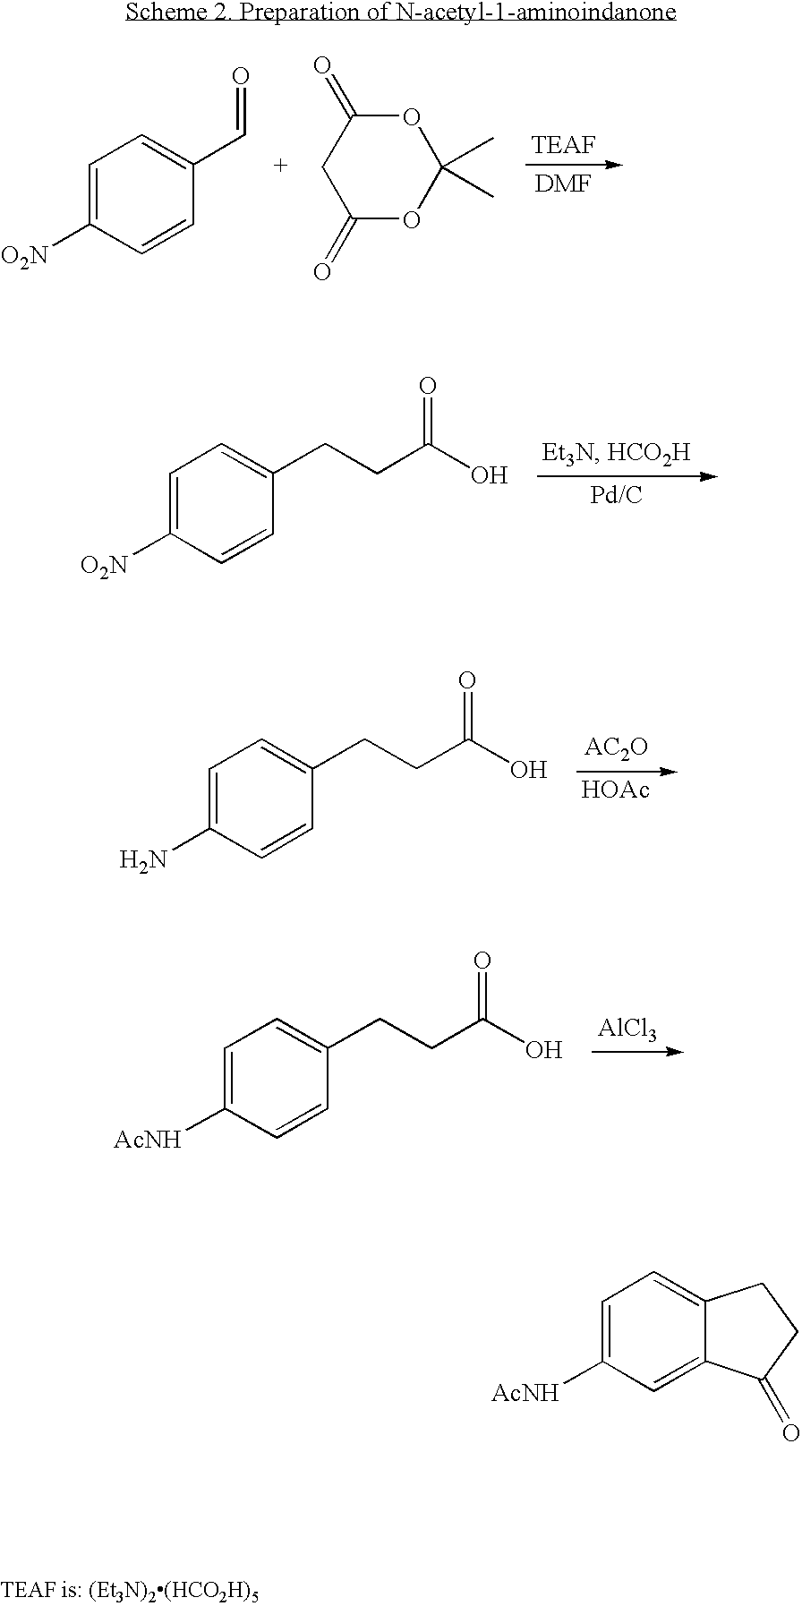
C1=C([O2N])C=CC(C=O)=C1.C1(=O)OC(C)(C)OC(=O)C1.C1=C([O2N])C=CC(CCC(O)=O)=C1.C1=C(N)C=CC(CCC(O)=O)=C1.[HOAc].C1=C([AcNH])C=CC(CCC(O)=O)=C1.[AlCl3].C1=C([AcNH])C=C2C(=C1)CCC2=O
